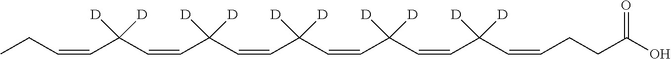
C(=CC(C=CC(C=CC(C=CC(C=CC(C=CCC)([D])[D])([D])[D])([D])[D])([D])[D])([D])[D])CCC(O)=O
